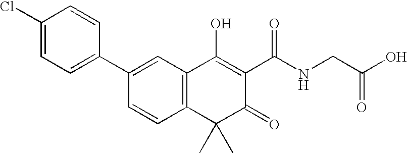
C12=C(C=C(C3=CC=C(Cl)C=C3)C=C1)C(O)=C(C(NCC(O)=O)=O)C(=O)C2(C)C
